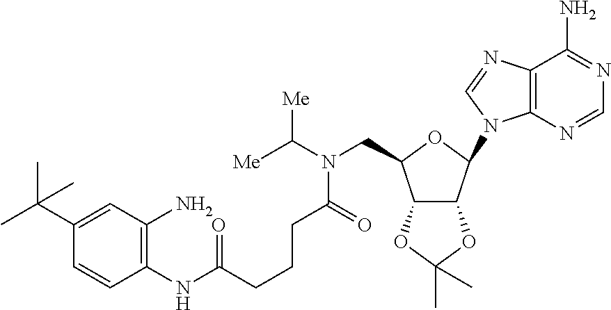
C(CCC(N(C([Me])[Me])CC1C2C(C(N3C4=C(C(N)=NC=N4)N=C3)O1)OC(C)(C)O2)=O)C(NC1=C(N)C=C(C(C)(C)C)C=C1)=O
